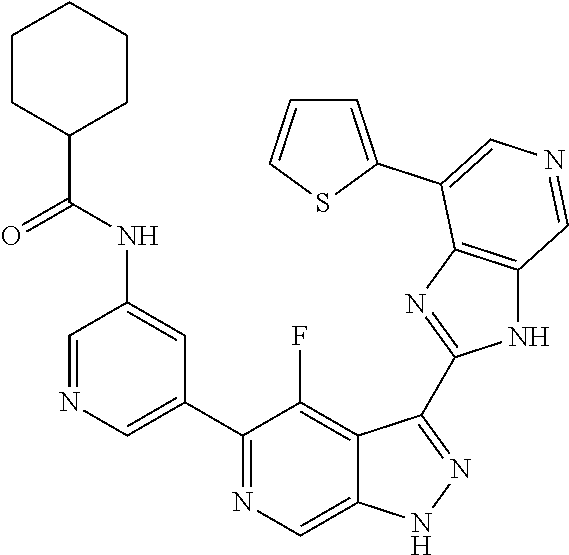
C1(C2=CN=CC(NC(C3CCCCC3)=O)=C2)=NC=C2C(=C1F)C(C1=NC3=C(N1)C=NC=C3C1=CC=CS1)=NN2
